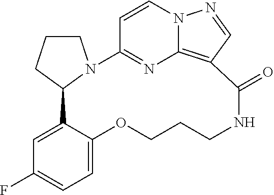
C1CCC2N1C1=NC3=C(C(=O)NCCCOC4=CC=C(F)C=C24)C=NN3C=C1
